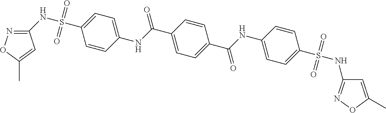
C1=CC(NC(C2=CC=C(C(NC3=CC=C(S(NC4=NOC(C)=C4)(=O)=O)C=C3)=O)C=C2)=O)=CC=C1S(NC1=NOC(C)=C1)(=O)=O
